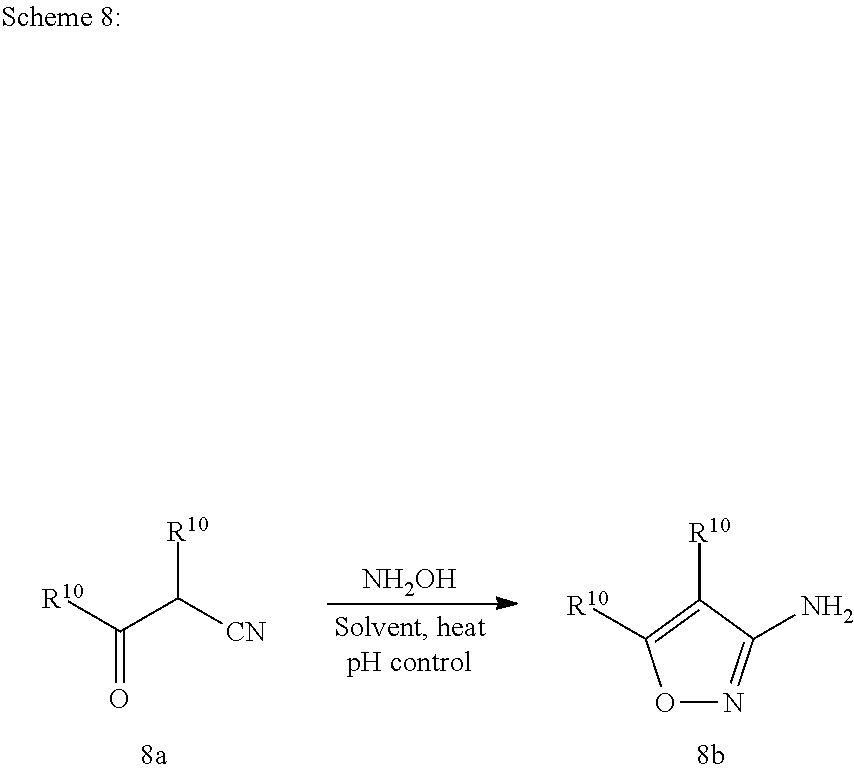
[NH2OH].[R10]C(C([CN])[R10])=O.O1N=C(N)C([R10])=C1[R10]
